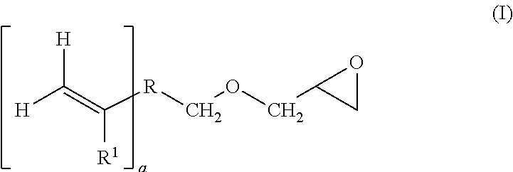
[H]C(=C([R]COCC1CO1)[R1])[H]
